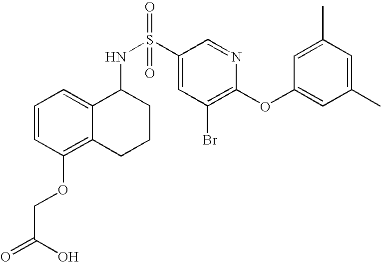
C1=CC(OCC(=O)O)=C2C(=C1)C(NS(C1=CC(Br)=C(OC3=CC(C)=CC(C)=C3)N=C1)(=O)=O)CCC2
